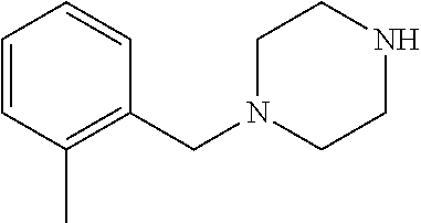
C1=CC(C)=C(CN2CCNCC2)C=C1
